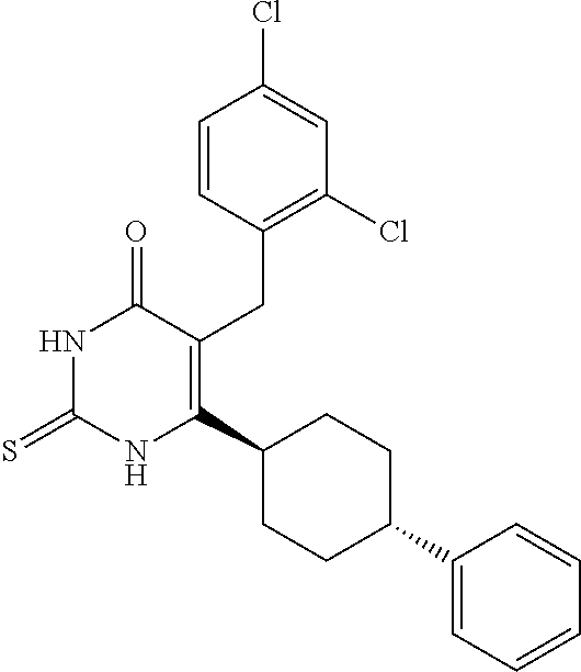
C1=CC(CC2=C(C3CCC(C4=CC=CC=C4)CC3)NC(=S)NC2=O)=C(Cl)C=C1Cl
